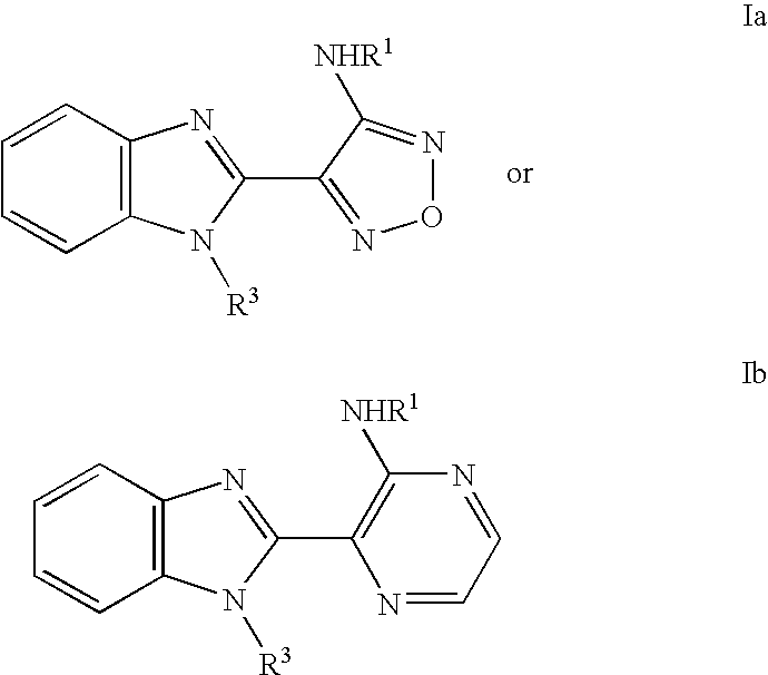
C1=CC2=C(C=C1)N=C(C1=NON=C1[NHR1])N2[R3].C1=CC2=C(C=C1)N=C(C1=C([NHR1])N=CC=N1)N2[R3]
